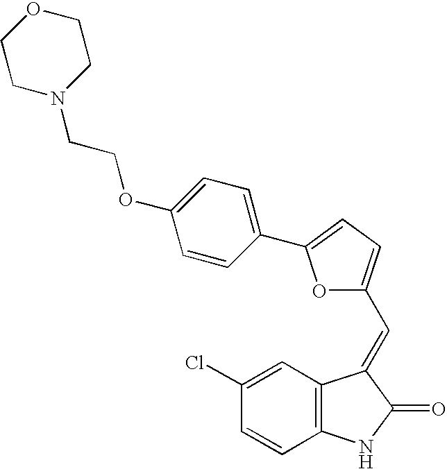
C12=C(NC(=O)C1=CC1=CC=C(C3=CC=C(OCCN4CCOCC4)C=C3)O1)C=CC(Cl)=C2
